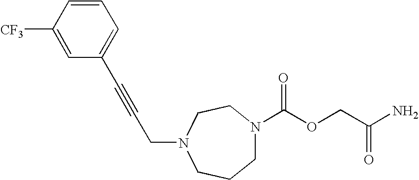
C(OCC(N)=O)(=O)N1CCCN(CC#CC2=CC=CC([CF3])=C2)CC1
